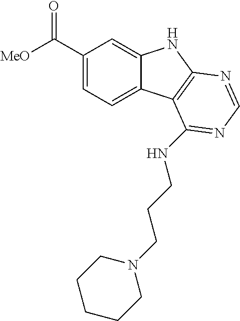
C1(C([MeO])=O)=CC=C2C(=C1)NC1=C2C(NCCCN2CCCCC2)=NC=N1
